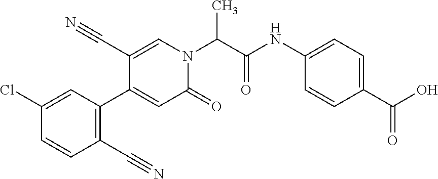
C1(Cl)=CC(C2=CC(=O)N(C(C(NC3=CC=C(C(O)=O)C=C3)=O)C)C=C2C#N)=C(C#N)C=C1
